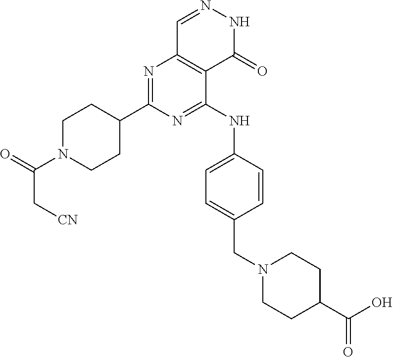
C1C(C2=NC3=C(C(NC4=CC=C(CN5CCC(C(O)=O)CC5)C=C4)=N2)C(=O)NN=C3)CCN(C(=O)C[CN])C1
